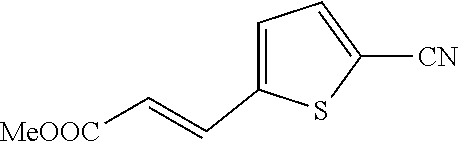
C1=C([CN])SC(C=C[MeOOC])=C1
